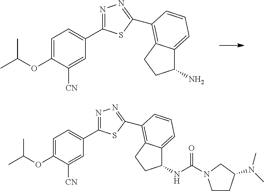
N1=C(C2=CC=C(OC(C)C)C([CN])=C2)SC(C2=C3C(=CC=C2)C(N)CC3)=N1.N1=C(C2=CC=C(OC(C)C)C([CN])=C2)SC(C2=C3C(=CC=C2)C(NC(=O)N2CCC(N(C)C)C2)CC3)=N1
